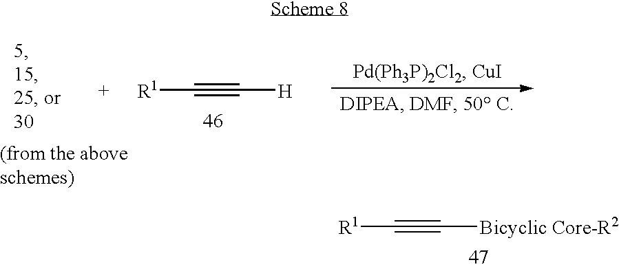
[R1]C#C[Bicyclic Core-R2].[R1]C#C[H]
